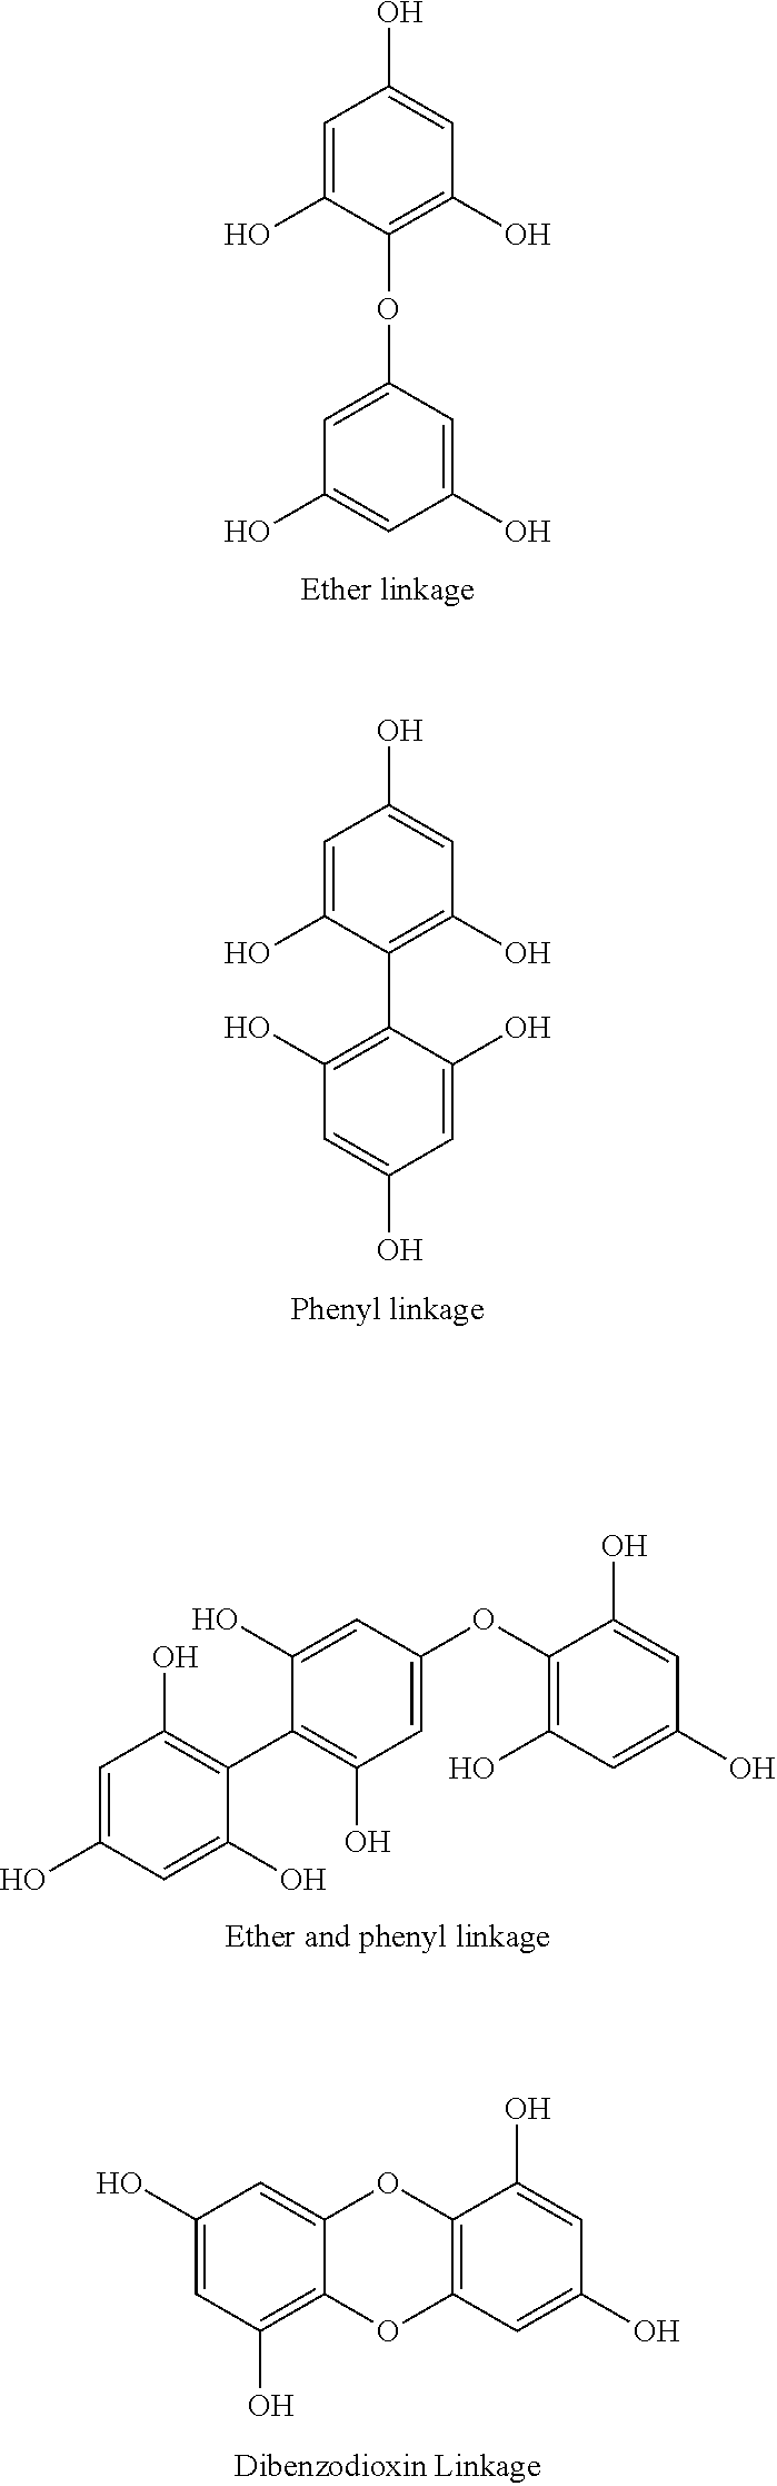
C1=C(O)C(OC2=CC(O)=CC(O)=C2)=C(O)C=C1O.C1=C(O)C(C2=C(O)C=C(O)C=C2O)=C(O)C=C1O.C1=C(O)C=C(O)C(C2=C(O)C=C(OC3=C(O)C=C(O)C=C3O)C=C2O)=C1O.C1(O)=CC(O)=C2C(=C1)OC1=C(O2)C=C(O)C=C1O
